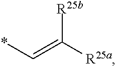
[R25b]C(=C*)[R25a]
